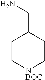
C(C1CC[NBOC]CC1)N
